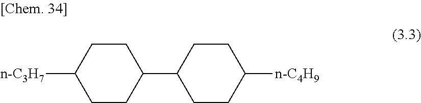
C1CC([n-C3H7])CCC1C1CCC([n-C4H9])CC1
